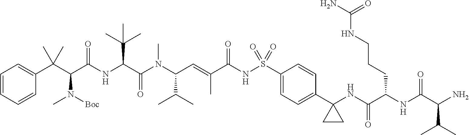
C1=CC=CC(C(C(C(NC(C(N(C(C=C(C(NS(C2=CC=C(C3(NC(C(NC(C(N)C(C)C)=O)CCCNC(N)=O)=O)CC3)C=C2)(=O)=O)=O)C)C(C)C)C)=O)C(C)(C)C)=O)N(C)[Boc])(C)C)=C1
